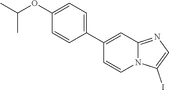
C12=NC=C(I)N1C=CC(C1=CC=C(OC(C)C)C=C1)=C2
